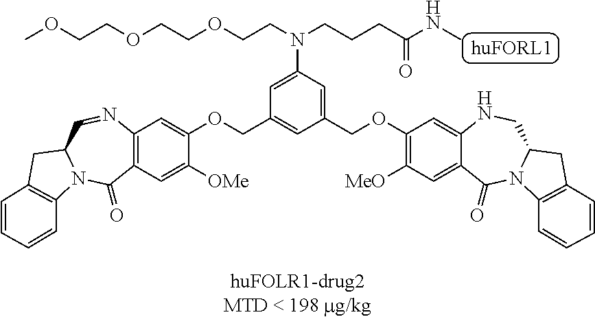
C12=C(C=C([OMe])C(OCC3=CC(COC4=C([MeO])C=C5C(=C4)NCC4N(C5=O)C5=C(C4)C=CC=C5)=CC(N(CCCC(NC)=O)CCOCCOCCOC)=C3)=C1)C(=O)N1C(C=N2)CC2=C1C=CC=C2
